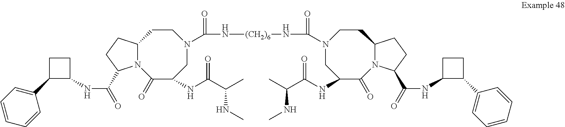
N12C(CCC1C(=O)NC1CCC1C1=CC=CC=C1)CCN(C(N[(CH2)6]NC(N1CC(NC(C(C)NC)=O)C(=O)N3C(CC1)CCC3C(=O)NC1C(C3=CC=CC=C3)CC1)=O)=O)CC(NC(C(C)NC)=O)C2=O
